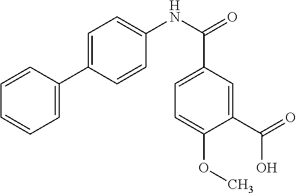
C1=CC(C2=CC=C(NC(=O)C3=CC=C(OC)C(C(=O)O)=C3)C=C2)=CC=C1
